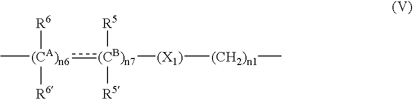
[(CB)n7](:[(CA)n6](C)([R6])[R6])([R5])([R5])[(X1)][(CH2)n1]C
